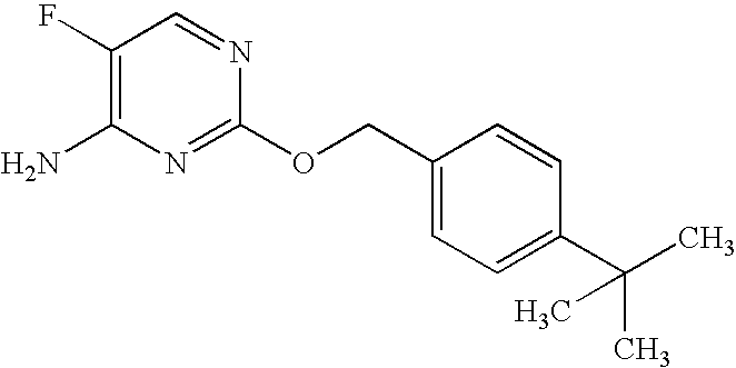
C1(F)=C(N)N=C(OCC2=CC=C(C(C)(C)C)C=C2)N=C1
